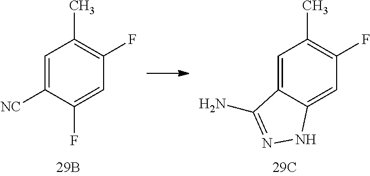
C1=C2C(=CC(F)=C1C)NN=C2N.C1=C([NC])C(F)=CC(F)=C1C
